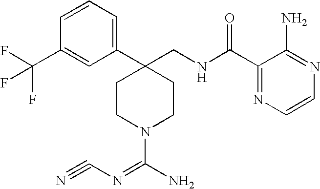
C1(C2(CNC(C3=NC=CN=C3N)=O)CCN(C(N)=NC#N)CC2)=CC=CC(C(F)(F)F)=C1
